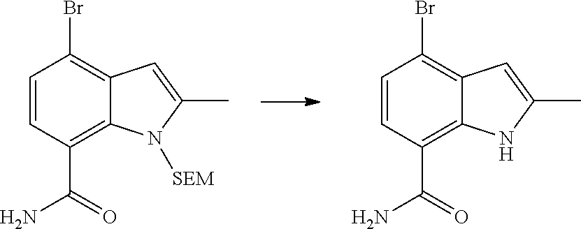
BrC1=C2C(=C(C(=O)N)C=C1)N([SEM])C(C)=C2.BrC1=C2C(=C(C(=O)N)C=C1)NC(C)=C2
